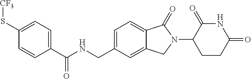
C1(S[CF3])=CC=C(C(NCC2=CC=C3C(=C2)CN(C2CCC(=O)NC2=O)C3=O)=O)C=C1
